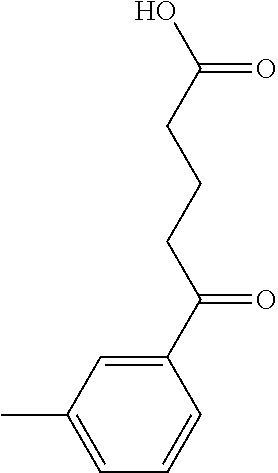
C1(C(CCCC(O)=O)=O)=CC(C)=CC=C1
